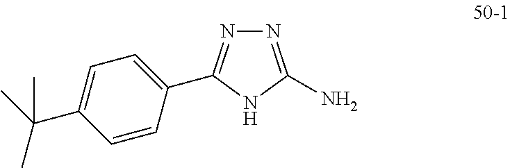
N1=C(N)NC(C2=CC=C(C(C)(C)C)C=C2)=N1
